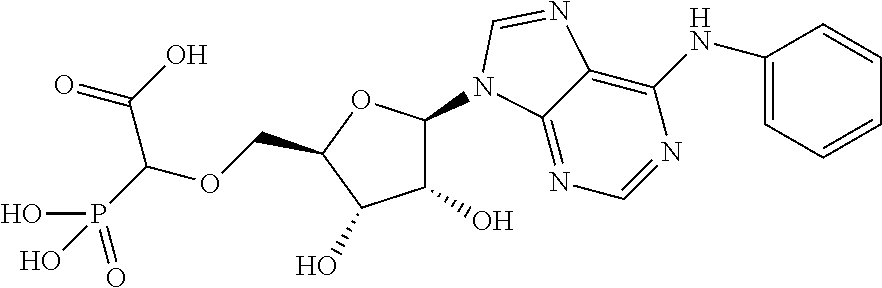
C1(O)C(O)C(COC(P(O)(=O)O)C(O)=O)OC1N1C2=NC=NC(NC3=CC=CC=C3)=C2N=C1
